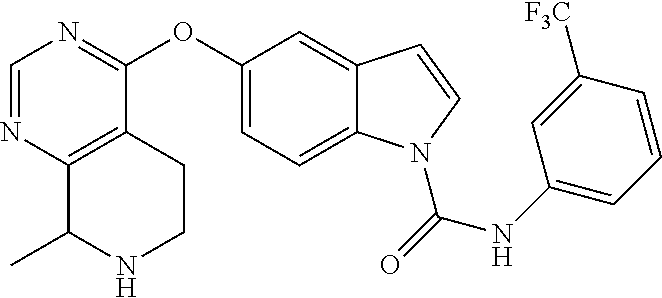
C1=NC2=C(C(OC3=CC=C4C(=C3)C=CN4C(=O)NC3=CC=CC([F3C])=C3)=N1)CCNC2C
